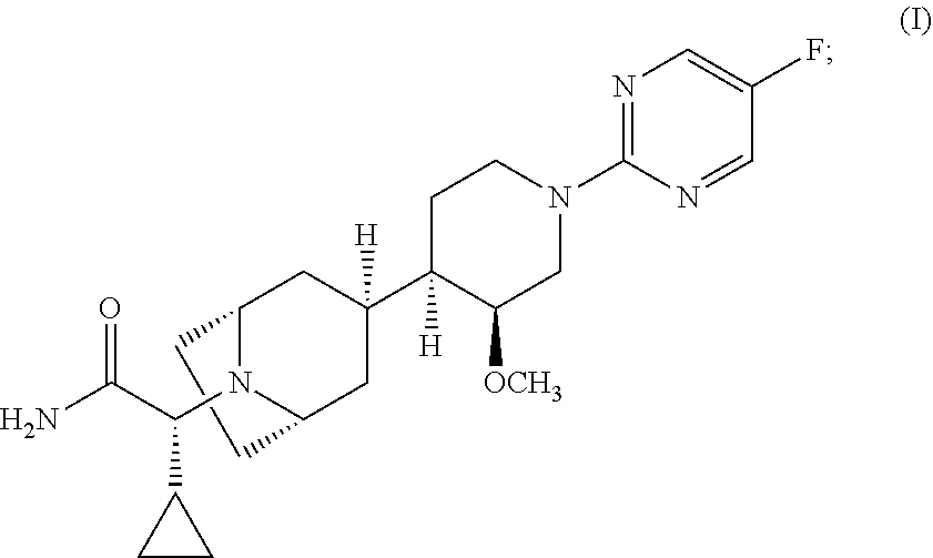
C1CC2N(C(C(N)=O)C3CC3)C1CC(C1([H])C([OCH3])CN(C3=NC=C(F)C=N3)CC1)([H])C2
